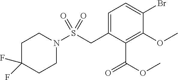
C1=C(CS(=O)(=O)N2CCC(F)(F)CC2)C(C(OC)=O)=C(OC)C(Br)=C1
